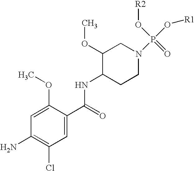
C1=C(OC)C(C(=O)NC2CCN(P(O[R1])(=O)O[R2])CC2OC)=CC(Cl)=C1N
